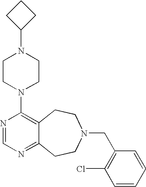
C1CC(N2CCN(C3=C4C(=NC=N3)CCN(CC3=C(Cl)C=CC=C3)CC4)CC2)C1
